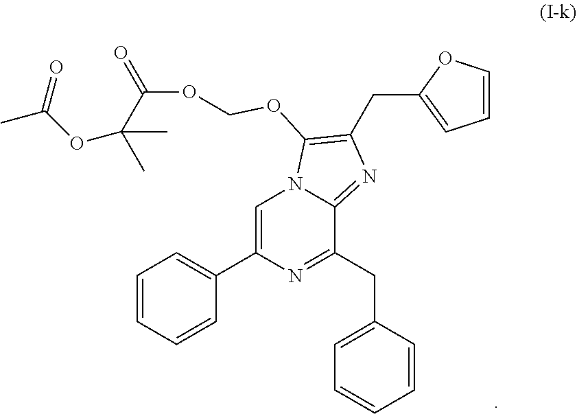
C1=C(C2=CC=CC=C2)N=C(CC2=CC=CC=C2)C2=NC(CC3=CC=CO3)=C(OCOC(=O)C(C)(C)OC(C)=O)N12
